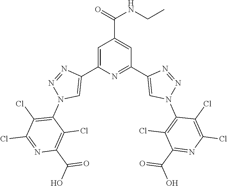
C1=C(C2=CN(C3=C(Cl)C(Cl)=NC(C(O)=O)=C3Cl)N=N2)N=C(C2=CN(C3=C(Cl)C(C(O)=O)=NC(Cl)=C3Cl)N=N2)C=C1C(=O)NCC
